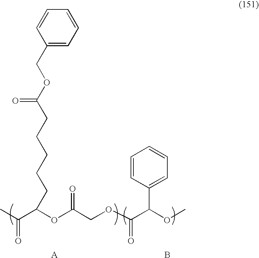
CC(C(OC(COC(C(OC)C1=CC=CC=C1)=O)=O)CCCCCC(OCC1=CC=CC=C1)=O)=O.[A].B
